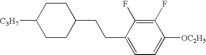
C1CC([C3H7])CCC1CCC1=CC=C([OC2H5])C(F)=C1F
